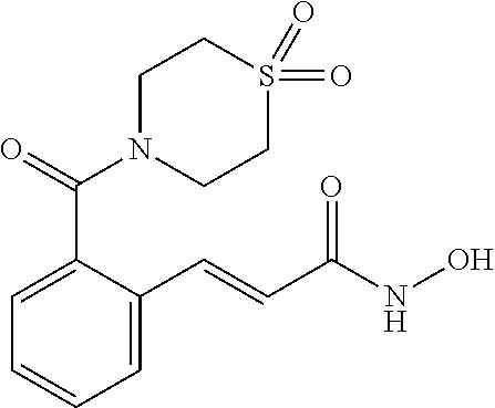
C1=C(C=CC(NO)=O)C(C(=O)N2CCS(=O)(=O)CC2)=CC=C1
